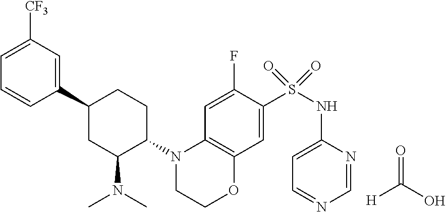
C1(C2CC(N(C)C)C(N3CCOC4=C3C=C(F)C(S(NC3=CC=NC=N3)(=O)=O)=C4)CC2)=CC([CF3])=CC=C1.O=C(O)[H]
